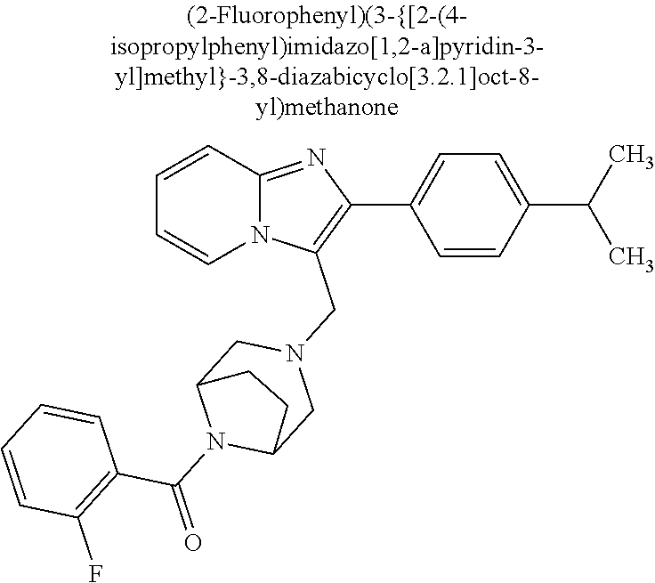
N12C(=NC(C3=CC=C(C(C)C)C=C3)=C1CN1CC3N(C(=O)C4=C(F)C=CC=C4)C(C1)CC3)C=CC=C2
